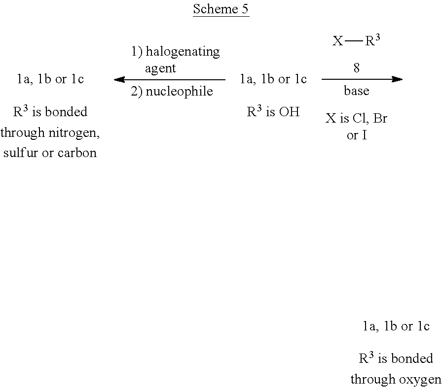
[X][R3]
